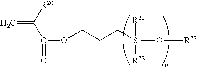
C=C([R20])C(=O)OCCC[Si](O[R23])([R21])[R22]
